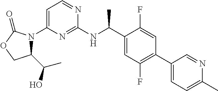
C1=C(N2C(C(O)C)COC2=O)N=C(NC(C2=CC(F)=C(C3=CC=C(C)N=C3)C=C2F)C)N=C1
